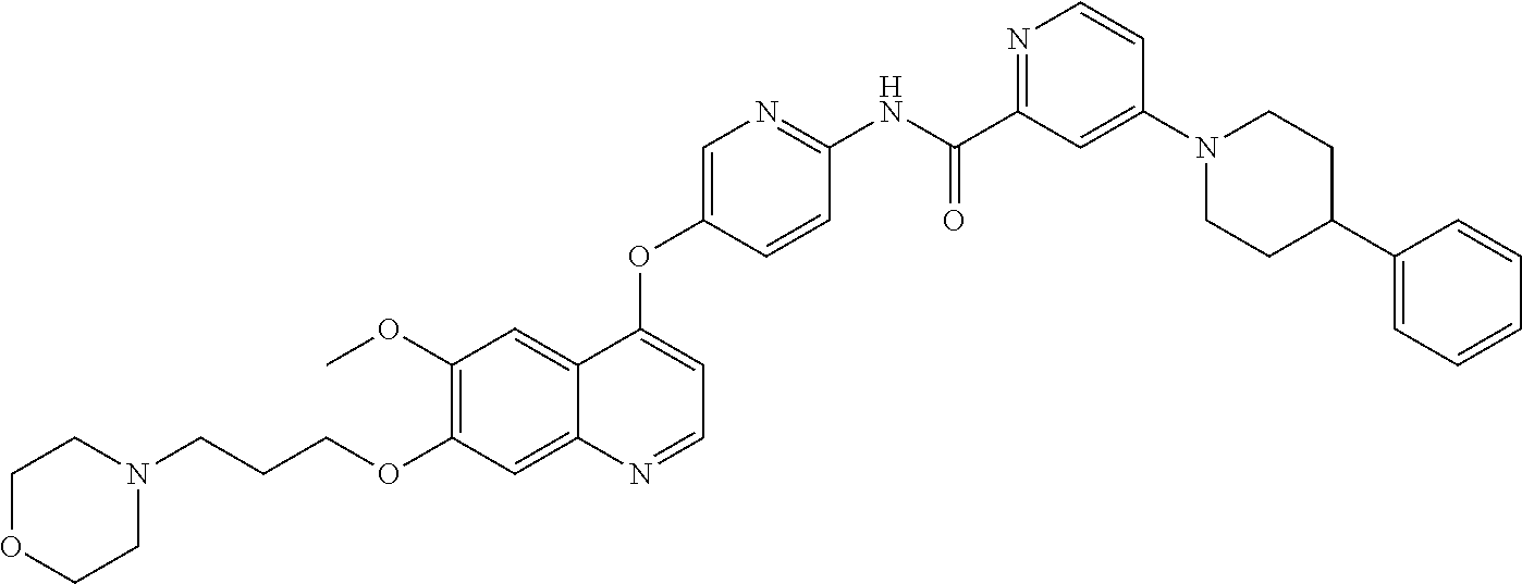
C1OCCN(CCCOC2=C(OC)C=C3C(=C2)N=CC=C3OC2=CN=C(NC(C3=NC=CC(N4CCC(C5=CC=CC=C5)CC4)=C3)=O)C=C2)C1
